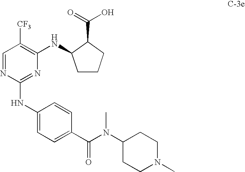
C1=NC(NC2=CC=C(C(=O)N(C3CCN(C)CC3)C)C=C2)=NC(NC2CCCC2C(=O)O)=C1[CF3]
